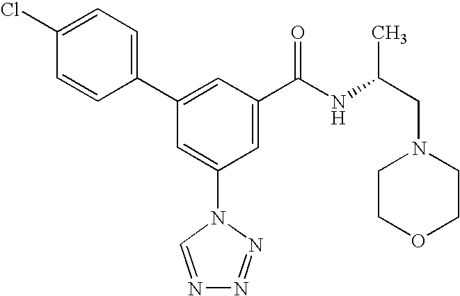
C1(C2=CC(C(NC(CN3CCOCC3)C)=O)=CC(N3C=NN=N3)=C2)=CC=C(Cl)C=C1
